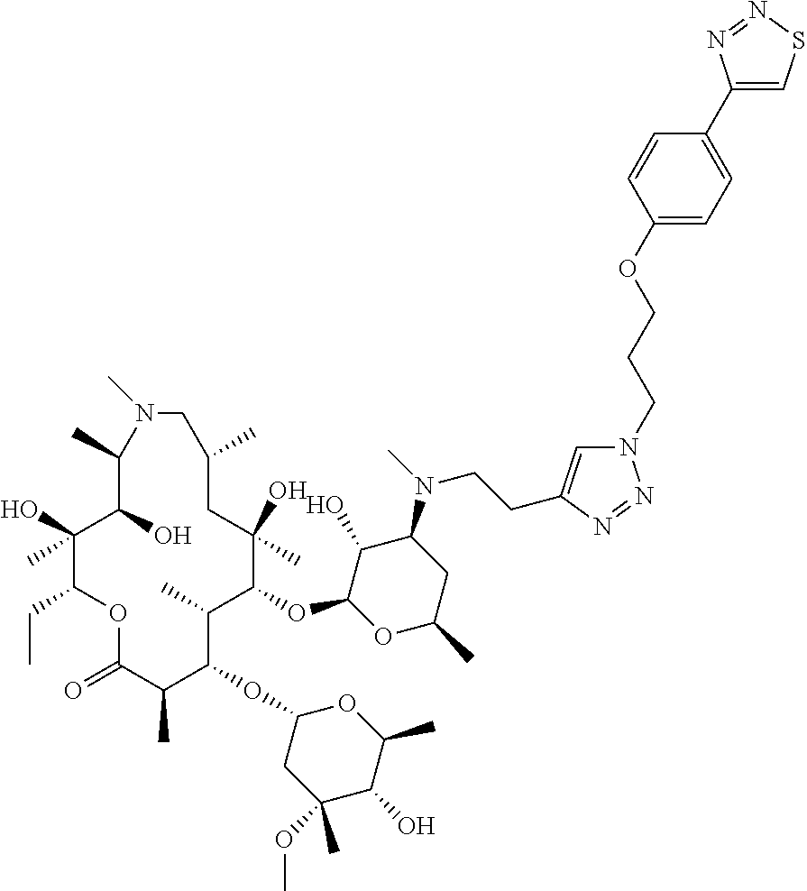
C1(O)C(OC2C(C)C(OC3CC(OC)(C)C(O)C(C)O3)C(C)C(=O)OC(CC)C(O)(C)C(O)C(C)N(C)CC(C)CC2(O)C)OC(C)CC1N(C)CCC1=CN(CCCOC2=CC=C(C3=CSN=N3)C=C2)N=N1
